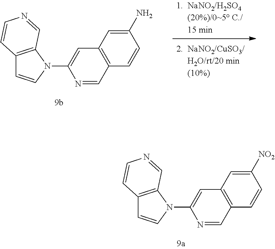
C12=C(C=NC(N3C4=C(C=C3)C=CN=C4)=C1)C=CC(N)=C2.C12=C(C=NC(N3C4=C(C=C3)C=CN=C4)=C1)C=CC([NO2])=C2
